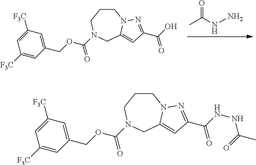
C1C2=CC(C(O)=O)=NN2CCCN1C(OCC1=CC([F3C])=CC([F3C])=C1)=O.CC(=O)NN.C1C2=CC(C(NNC(=O)C)=O)=NN2CCCN1C(OCC1=CC([F3C])=CC([F3C])=C1)=O
